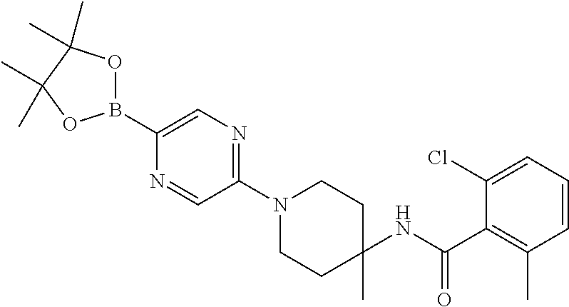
C1(B2OC(C)(C)C(C)(C)O2)=CN=C(N2CCC(NC(C3=C(C)C=CC=C3Cl)=O)(C)CC2)C=N1
